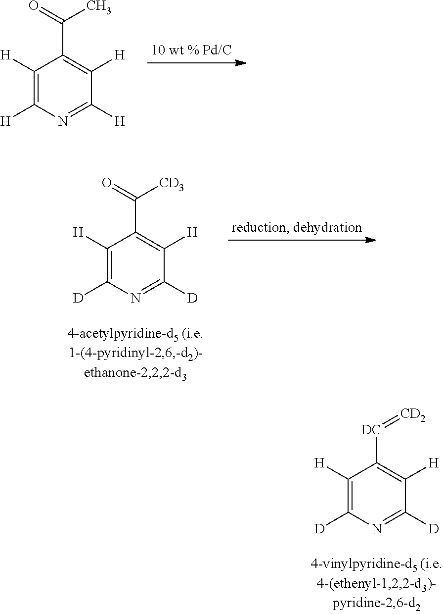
C1([H])=C([H])N=C([H])C([H])=C1C(=O)C.C1([H])=C([D])N=C([D])C([H])=C1C(=O)[CD3].C1([H])=C([D])N=C([D])C([H])=C1[DC]=[CD2]
